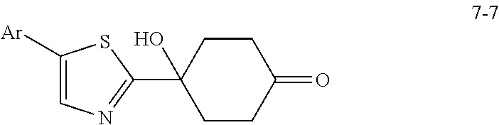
C1([Ar])=CN=C(C2(O)CCC(=O)CC2)S1
